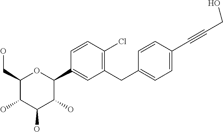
C1(CO)C(O)C(O)C(O)C(C2=CC(CC3=CC=C(C#CCO)C=C3)=C(Cl)C=C2)O1
